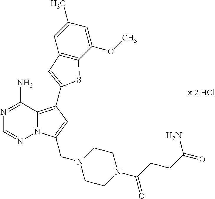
N12C(=C(C3=CC4=C(C(OC)=CC(C)=C4)S3)C=C1CN1CCN(C(=O)CCC(N)=O)CC1)C(N)=NC=N2
